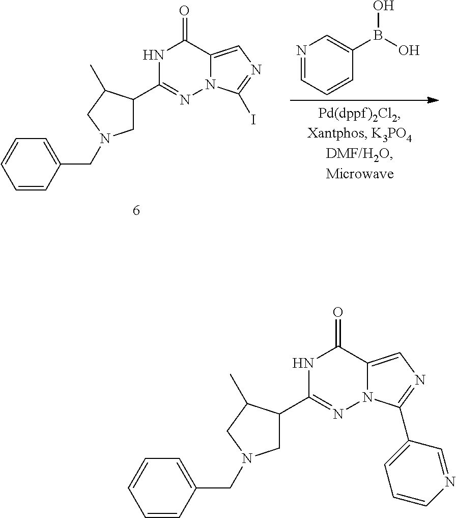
N1=CC=CC(B(O)O)=C1.N1C(C2CN(CC3=CC=CC=C3)CC2C)=NN2C(=CN=C2I)C1=O.N1C(C2CN(CC3=CC=CC=C3)CC2C)=NN2C(=CN=C2C2=CC=CN=C2)C1=O
